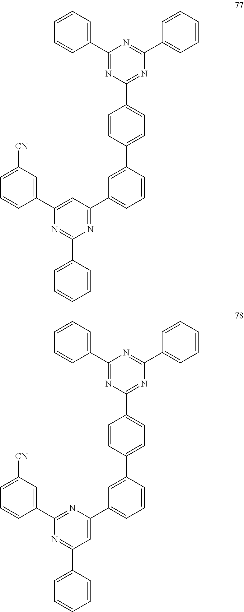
C1(C2=CC=CC=C2)=NC(C2=CC=CC=C2)=NC(C2=CC=C(C3=CC(C4=NC(C5=CC=CC=C5)=NC(C5=CC([CN])=CC=C5)=C4)=CC=C3)C=C2)=N1.C1(C2=CC=CC=C2)=NC(C2=CC=CC=C2)=NC(C2=CC=C(C3=CC(C4=CC(C5=CC=CC=C5)=NC(C5=CC([CN])=CC=C5)=N4)=CC=C3)C=C2)=N1
